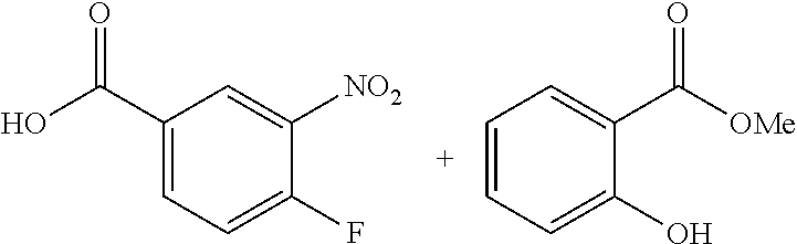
C1(C(O)=O)=CC=C(F)C([NO2])=C1.C1=CC=C(O)C(C([OMe])=O)=C1
